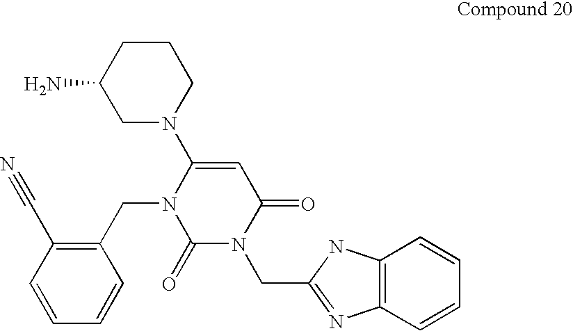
C1(CN2C(=O)N(CC3=NC4=C(N3)C=CC=C4)C(=O)C=C2N2CCCC(N)C2)=C(C#N)C=CC=C1
